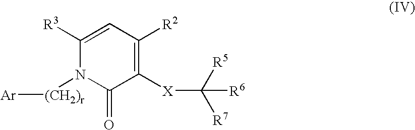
C1([X]C([R7])([R5])[R6])=C([R2])C=C([R3])N([(CH2)r][Ar])C1=O
